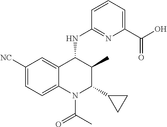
C1([NC])=CC=C2C(=C1)C(NC1=NC(C(O)=O)=CC=C1)C(C)C(C1CC1)N2C(C)=O
